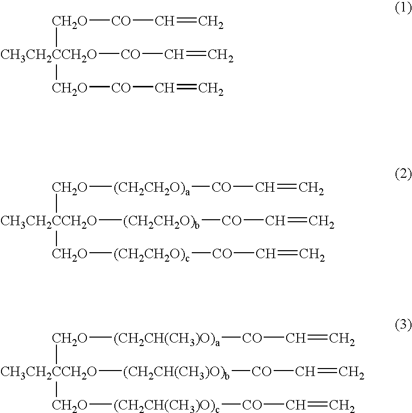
[CH3CH2CCH2O]([CO]C=C)([CH2O][CO]C=C)[CH2O][CO]C=C.[CH3CH2CCH2O]([(CH2CH2O)b][CO]C=C)([CH2O][(CH2CH2O)a][CO]C=C)[CH2O][(CH2CH2O)c][CO]C=C.[CH3CH2CCH2O]([(CH2CH(CH3)O)b][CO]C=C)([CH2O][(CH2CH(CH3)O)a][CO]C=C)[CH2O][(CH2CH(CH3)O)c][CO]C=C
